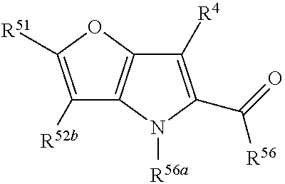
C1([R4])=C(C([R56])=O)N([R56a])C2=C1OC([R51])=C2[R52b]
